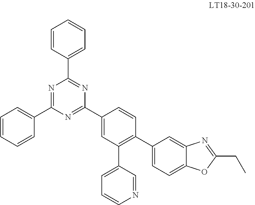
C1(C2=CC(C3=CC=CN=C3)=C(C3=CC=C4C(=C3)N=C(CC)O4)C=C2)=NC(C2=CC=CC=C2)=NC(C2=CC=CC=C2)=N1
